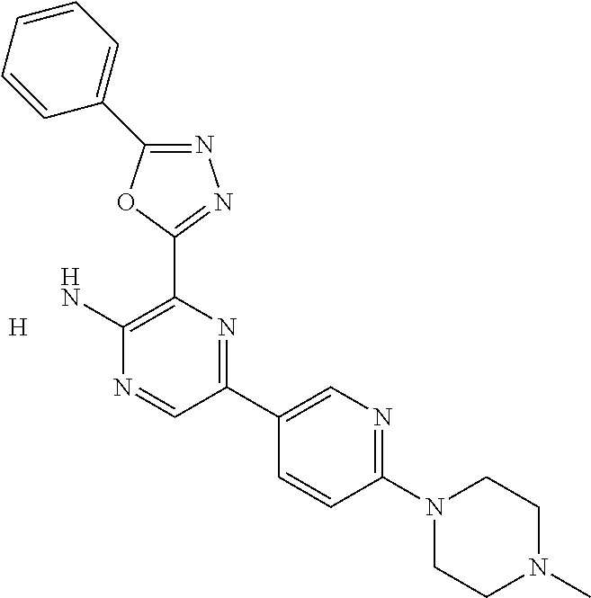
N1=C(C2=CC=CC=C2)OC(C2=C(N)N=CC(C3=CN=C(N4CCN(C)CC4)C=C3)=N2)=N1.[H]
